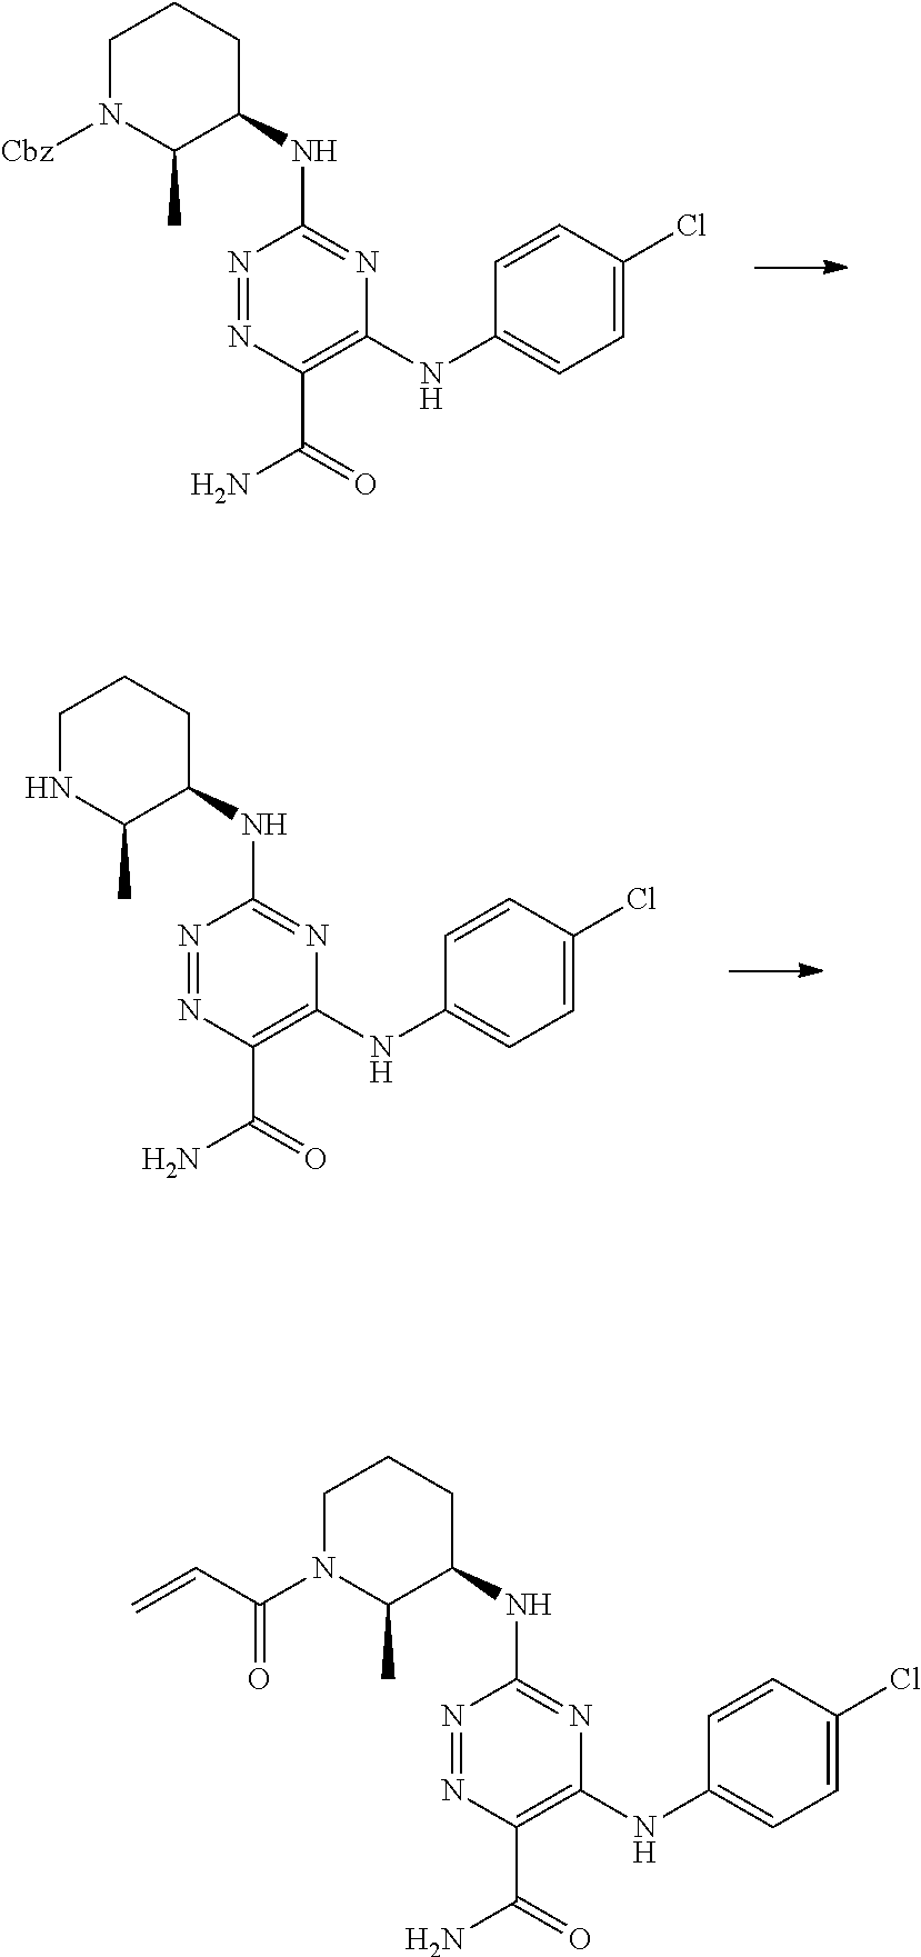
N1=NC(C(=O)N)=C(NC2=CC=C(Cl)C=C2)N=C1NC1CCCN([Cbz])C1C.N1=NC(C(=O)N)=C(NC2=CC=C(Cl)C=C2)N=C1NC1CCCNC1C.N1=NC(C(=O)N)=C(NC2=CC=C(Cl)C=C2)N=C1NC1CCCN(C(C=C)=O)C1C
